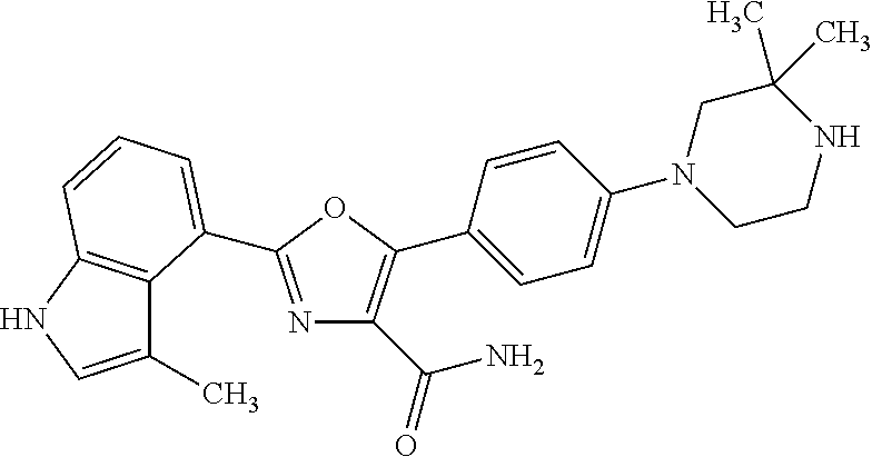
C1(C)=CNC2=C1C(C1=NC(C(=O)N)=C(C3=CC=C(N4CCNC(C)(C)C4)C=C3)O1)=CC=C2
